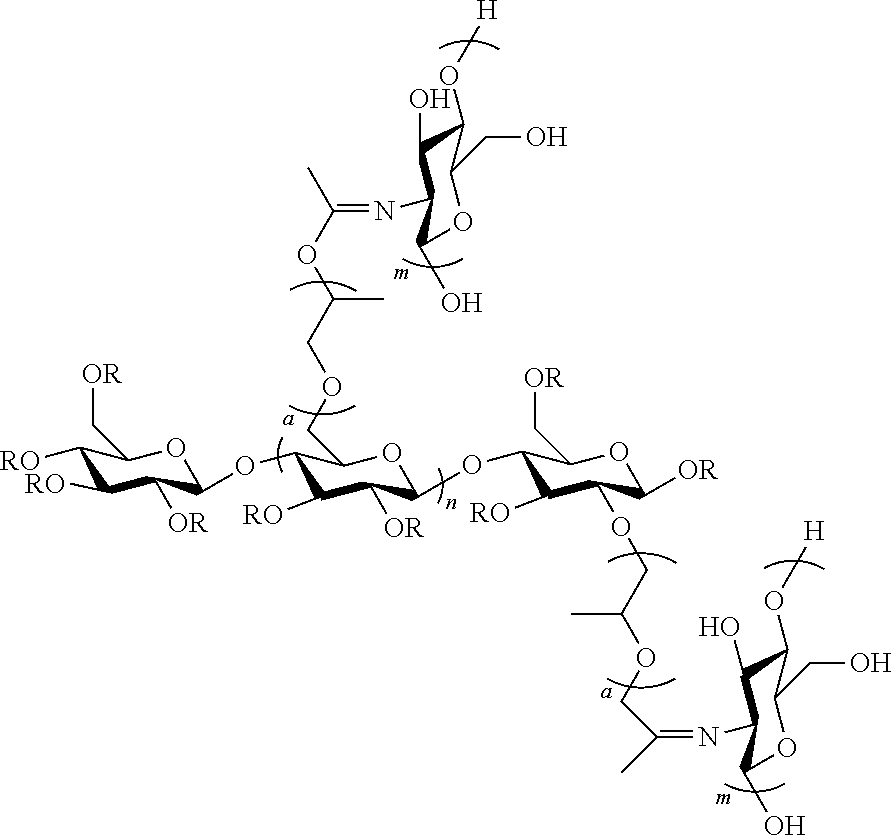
C1([RO])C([OR])C(OC2C([RO])C([OR])C(OC3C([RO])C(OCC(OCC(C)=NC4C(O)C(O[H])C(CO)OC4O)C)C([OR])OC3C[OR])OC2COCC(OC(C)=NC2C(O)C(O[H])C(CO)OC2O)C)OC(C[OR])C1[RO]
